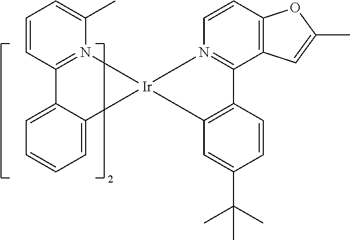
C1=C2C(=CC=C1)C[Ir]1(CN3=C2C=CC=C3C)CN2=C(C3=C(C=C2)OC(C)=C3)C2=C(C=C(C(C)(C)C)C=C2)C1
